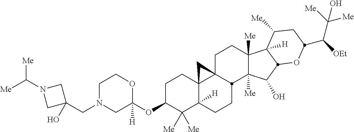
C1N(CC2(O)CN(C([Me])[Me])C2)CC(OC2C([Me])([Me])C3([H])C4(CC2)C2(CCC5([Me])C([Me])(C(O)C6C5([H])C([Me])CC(C([OEt])C([Me])([Me])O)O6)C2CC3)C4)([H])OC1
